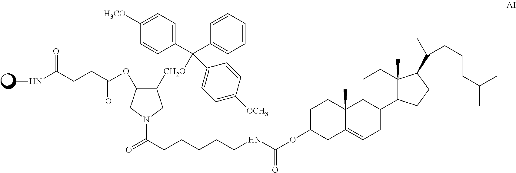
C1([CH2O]C(C2=CC=C([OCH3])C=C2)(C2=CC=C([H3CO])C=C2)C2=CC=CC=C2)C(OC(CCC(NC)=O)=O)CN(C(CCCCCNC(OC2CC3=CCC4C(C3(C)CC2)CCC2(C)C4CCC2C(C)CCCC(C)C)=O)=O)C1
